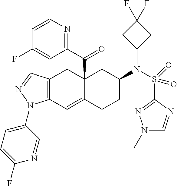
C12(C(C3=NC=CC(F)=C3)=O)C(=CC3=C(C1)C=NN3C1=CC=C(F)N=C1)CCC(N(S(C1=NN(C)C=N1)(=O)=O)C1CC(F)(F)C1)C2
